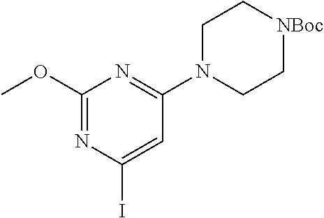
C1(OC)=NC(I)=CC(N2CC[NBoc]CC2)=N1
